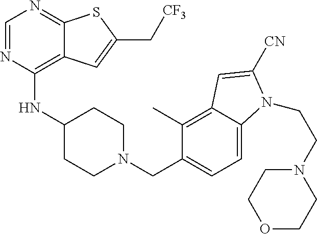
C1=NC(NC2CCN(CC3=CC=C4C(=C3C)C=C([CN])N4CCN3CCOCC3)CC2)=C2C(=N1)SC(C[CF3])=C2
